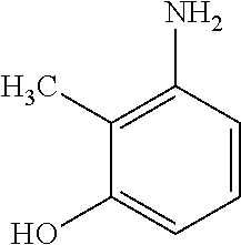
C1(C)=C(N)C=CC=C1O
